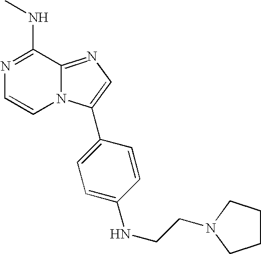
N1=C(NC)C2=NC=C(C3=CC=C(NCCN4CCCC4)C=C3)N2C=C1
